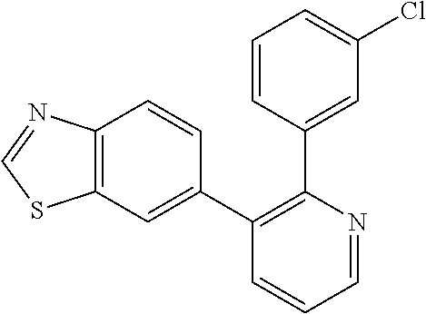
C1=NC(C2=CC(Cl)=CC=C2)=C(C2=CC3=C(C=C2)N=CS3)C=C1
